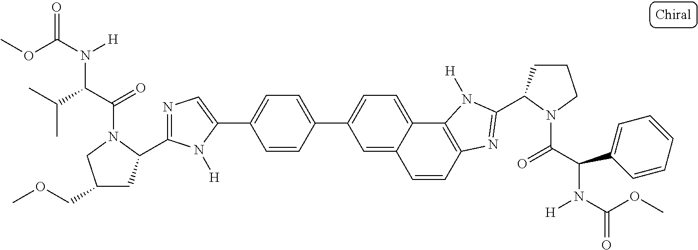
C1(C2=CN=C(C3CC(COC)CN3C(C(C(C)C)N(C(OC)=O)[H])=O)N2[H])=CC=C(C2=CC=C3C(=C2)C=CC2=C3N([H])C(C3CCCN3C(C(C3=CC=CC=C3)N(C(OC)=O)[H])=O)=N2)C=C1
